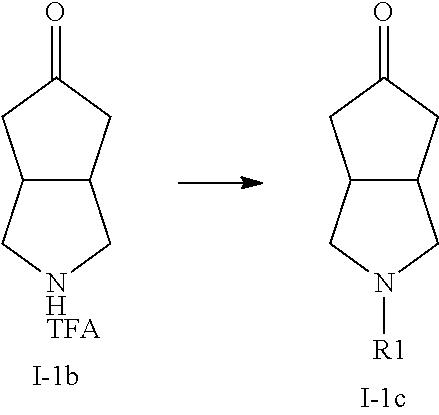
C12C(CC(=O)C1)C[NHTFA]C2.C12C(CC(=O)C1)CN([R1])C2
